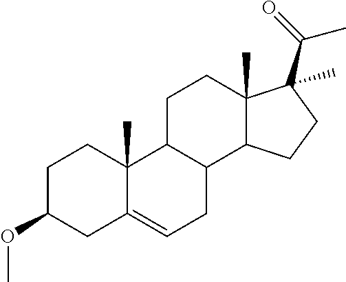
C1C(OC)CC2=CCC3C(C2(C)C1)CCC1(C)C3CCC1(C(C)=O)C
